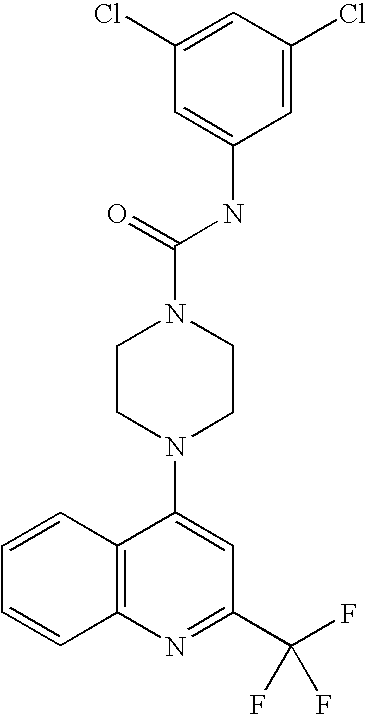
C1(Cl)=CC(Cl)=CC(NC(N2CCN(C3=CC(C(F)(F)F)=NC4=C3C=CC=C4)CC2)=O)=C1
